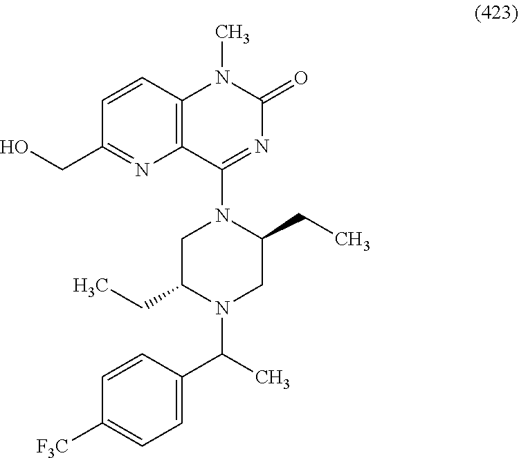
C1([F3C])=CC=C(C(N2C(CC)CN(C3=NC(=O)N(C)C4=C3N=C(CO)C=C4)C(CC)C2)C)C=C1
